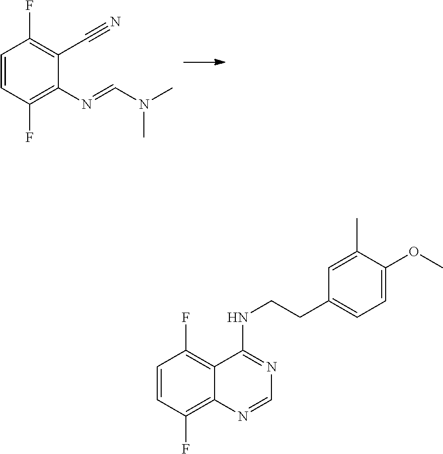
C1=CC(F)=C(N=CN(C)C)C(C#N)=C1F.C1=CC(F)=C2C(=C1F)C(NCCC1=CC=C(OC)C(C)=C1)=NC=N2
